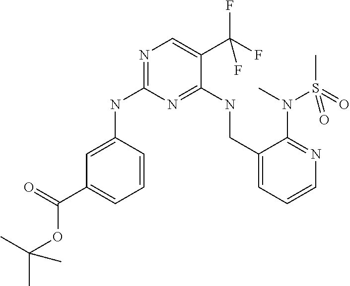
C1=CC=C(C(OC(C)(C)C)=O)C=C1NC1=NC=C(C(F)(F)F)C(NCC2=CC=CN=C2N(C)S(C)(=O)=O)=N1
